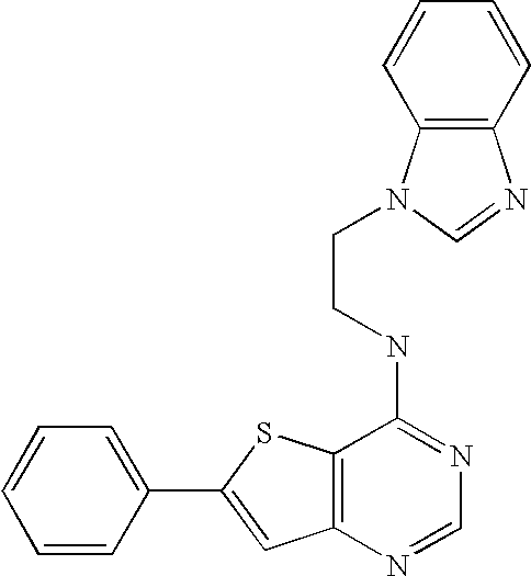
C1=C(C2=CC3=C(S2)C(NCCN2C4=C(N=C2)C=CC=C4)=NC=N3)C=CC=C1
